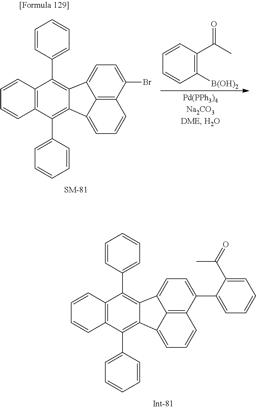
C12=C(C(C3=CC=CC=C3)=C3C(=C1C1=CC=CC=C1)C1=CC=C(C4=CC=CC=C4C(=O)C)C4=C1C3=CC=C4)C=CC=C2.C12=C(C(C3=CC=CC=C3)=C3C(=C1C1=CC=CC=C1)C1=CC=C(Br)C4=C1C3=CC=C4)C=CC=C2.C1([B(OH)2])=C(C(C)=O)C=CC=C1
